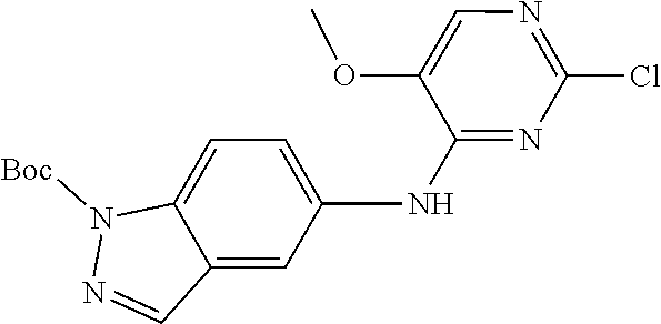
N1([Boc])N=CC2=CC(NC3=NC(Cl)=NC=C3OC)=CC=C12
